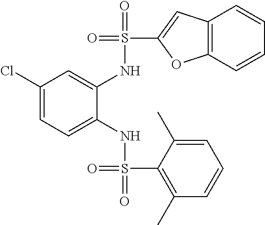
C1(Cl)=CC=C(NS(=O)(=O)C2=C(C)C=CC=C2C)C(NS(=O)(C2=CC3=C(O2)C=CC=C3)=O)=C1
